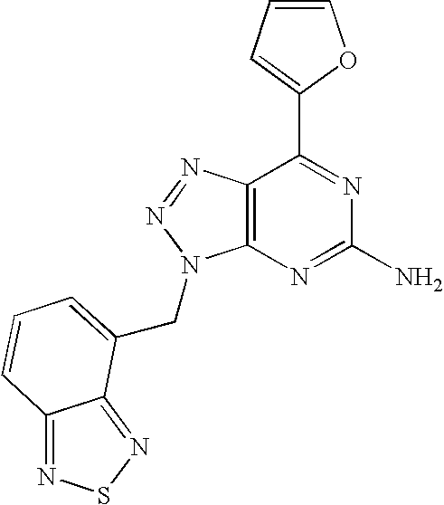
C1=CC=C(C2=NC(N)=NC3=C2N=NN3CC2=CC=CC3=NSN=C32)O1
